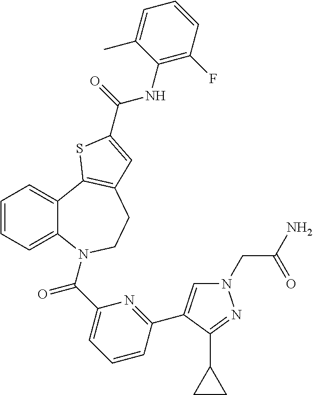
N1(CC(N)=O)C=C(C2=NC(C(=O)N3C4=CC=CC=C4C4=C(CC3)C=C(C(=O)NC3=C(F)C=CC=C3C)S4)=CC=C2)C(C2CC2)=N1
